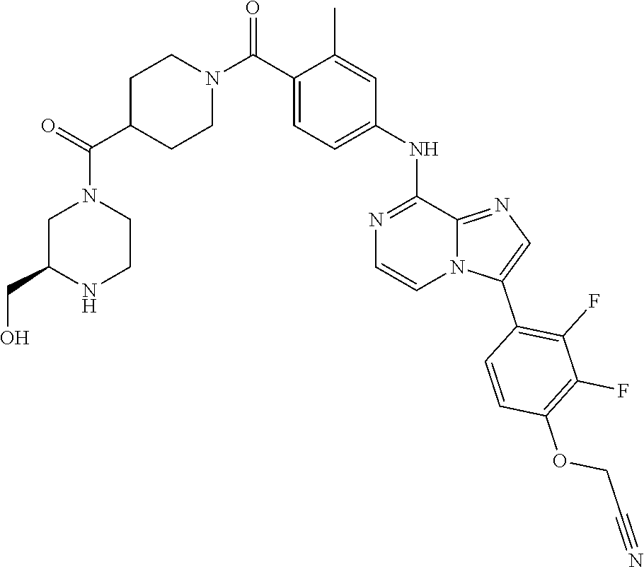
O=C(N1CC(CO)NCC1)C1CCN(C(=O)C2=CC=C(NC3=NC=CN4C3=NC=C4C3=C(F)C(F)=C(OCC#N)C=C3)C=C2C)CC1
